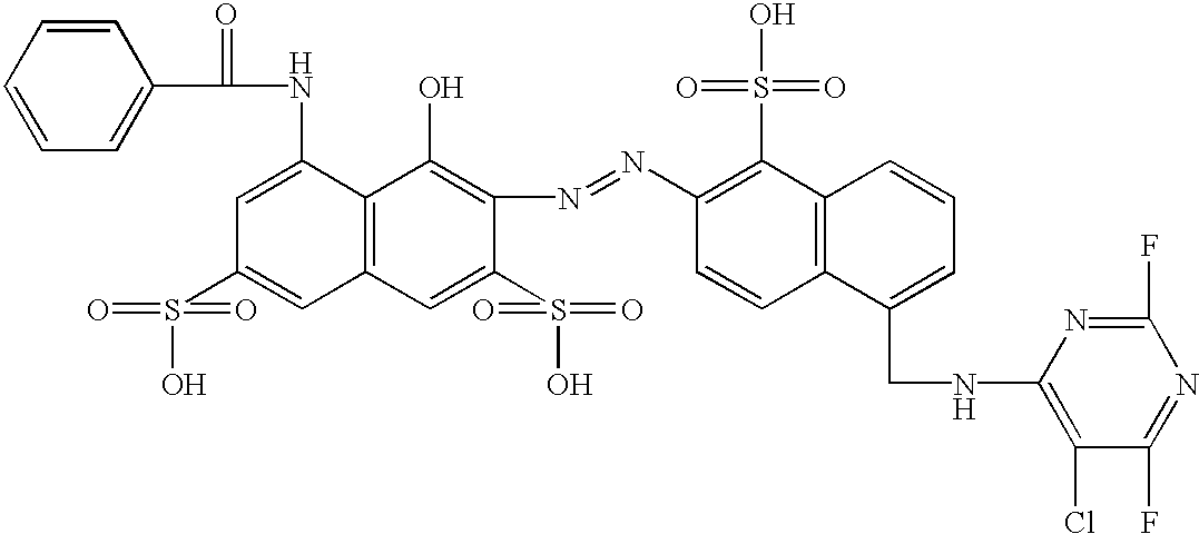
C1(N=NC2=C(S(O)(=O)=O)C3=C(C=C2)C(CNC2=C(Cl)C(F)=NC(F)=N2)=CC=C3)=C(O)C2=C(C=C1S(O)(=O)=O)C=C(S(O)(=O)=O)C=C2NC(C1=CC=CC=C1)=O
